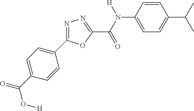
C1(C(O[H])=O)=CC=C(C2=NN=C(C(=O)N(C3=CC=C(C(C)C)C=C3)[H])O2)C=C1
